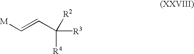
C(=CC([R3])([R4])[R2])[M]
